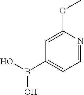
C1=C(OC)N=CC=C1B(O)O
